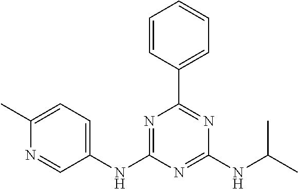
C1(NC2=NC(C3=CC=CC=C3)=NC(NC(C)C)=N2)=CC=C(C)N=C1
